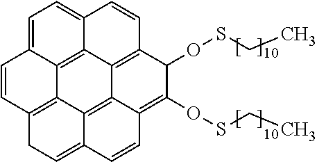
C1=CC2=C3C4=C5C6=C(C(OSCC)C(OSCC)=C7C6=C3C(=CC2)C=C7)C=CC5=CC=C14
